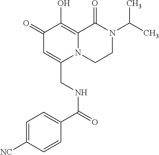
C1(=O)C=C(CNC(C2=CC=C([NC])C=C2)=O)N2C(=C1O)C(=O)N(C(C)C)CC2
